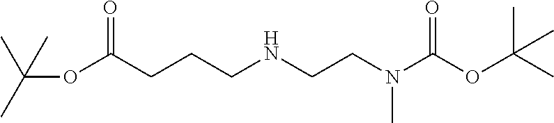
CC(C)(OC(CCCNCCN(C(OC(C)(C)C)=O)C)=O)C
